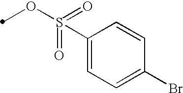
C1(S(OC)(=O)=O)=CC=C(Br)C=C1
